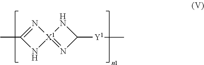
N1=C(C)N[X1]12=NC([Y1]C)N2
